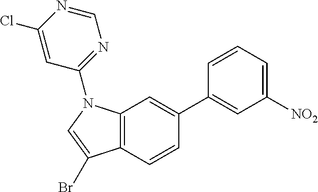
C12=C(N(C3=NC=NC(Cl)=C3)C=C1Br)C=C(C1=CC([NO2])=CC=C1)C=C2
